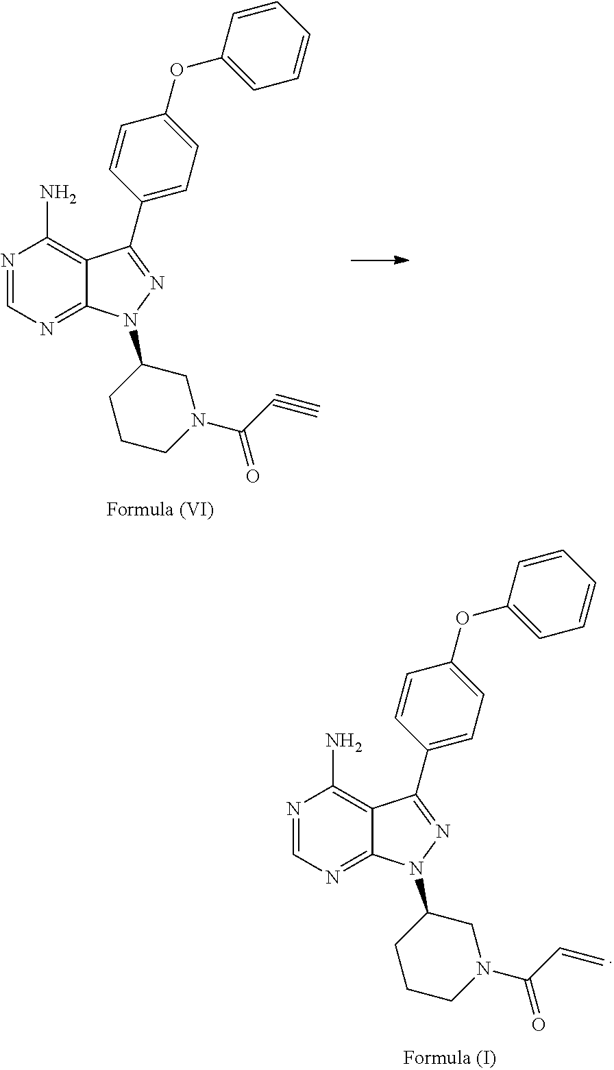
N1=CN=C2C(=C1N)C(C1=CC=C(OC3=CC=CC=C3)C=C1)=NN2C1CCCN(C(=O)C=C)C1.N1=CN=C2C(=C1N)C(C1=CC=C(OC3=CC=CC=C3)C=C1)=NN2C1CCCN(C(=O)C#C)C1
